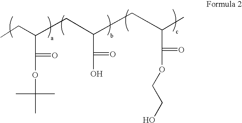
CCC(CC(CC(C)C(=O)OCCO)C(=O)O)C(=O)OC(C)(C)C
